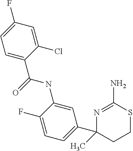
N1=C(N)SCCC1(C1=CC=C(F)C(NC(=O)C2=CC=C(F)C=C2Cl)=C1)C
